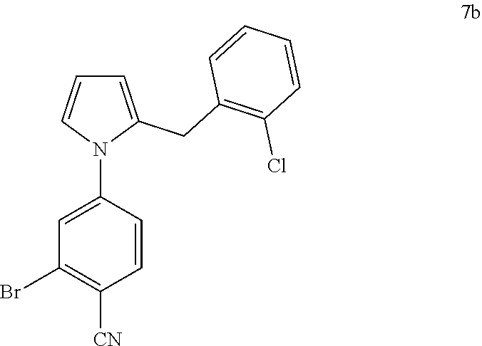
C1=C(CC2=C(Cl)C=CC=C2)N(C2=CC(Br)=C([CN])C=C2)C=C1
